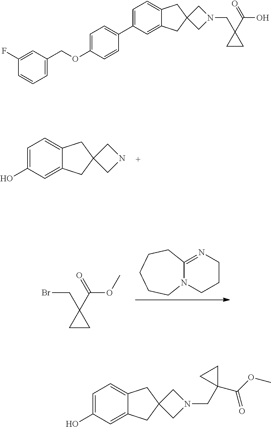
N12C(=NCCC1)CCCCC2.BrCC1(C(=O)OC)CC1.C1=C(O)C=C2C(=C1)CC1(C2)CNC1.C1=C(O)C=C2C(=C1)CC1(C2)CN(CC2(C(OC)=O)CC2)C1.C1=C(C2=CC=C(OCC3=CC=CC(F)=C3)C=C2)C=C2C(=C1)CC1(C2)CN(CC2(C(=O)O)CC2)C1
